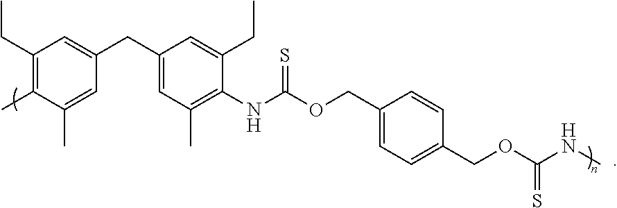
C1(CC)=C(C)C(C)=CC(CC2=CC(C)=C(NC(=S)OCC3=CC=C(COC(=S)NC)C=C3)C(CC)=C2)=C1
